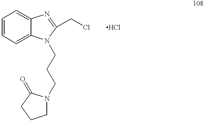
C1=CC=C2C(=C1)N=C(CCl)N2CCCN1CCCC1=O.Cl
